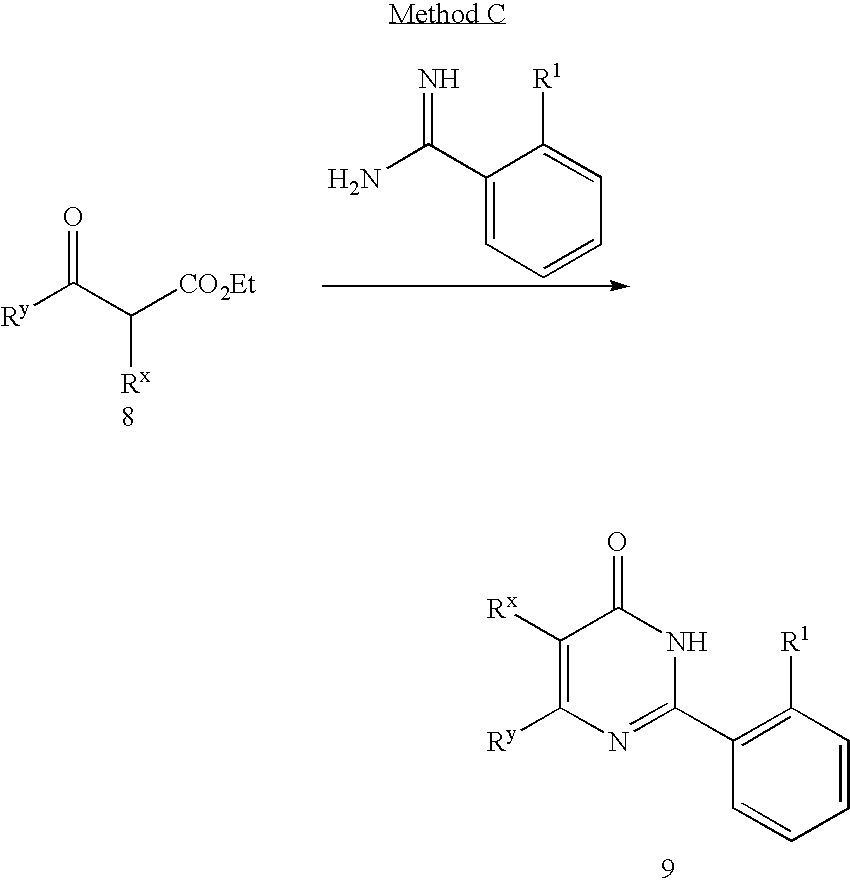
[Ry]C(C([CO2Et])[Rx])=O.N=C(C1=CC=CC=C1[R1])N.C1([Rx])=C([Ry])N=C(C2=C([R1])C=CC=C2)NC1=O
